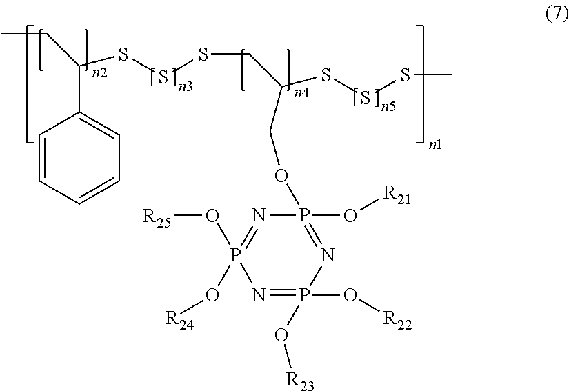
N1=P(O[R22])(O[R23])N=P(OCC(SSSC)CSSSC(C2=CC=CC=C2)CC)(O[R21])N=P1(O[R25])O[R24]
